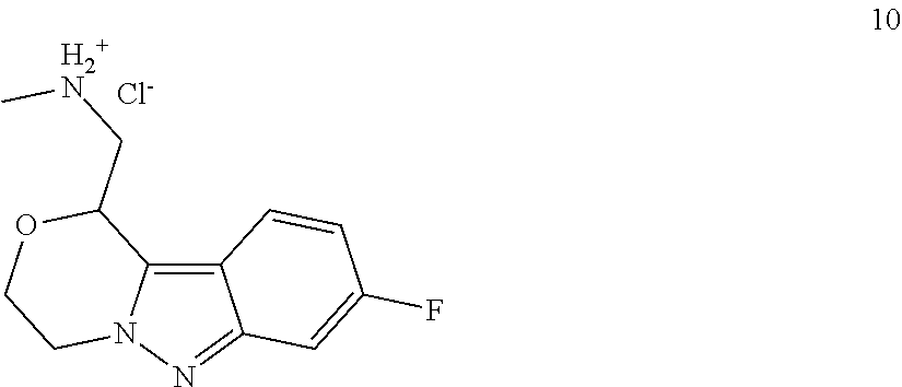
C12=C3N(N=C1C=C(F)C=C2)CCOC3C[H2+N]C.[Cl-]
